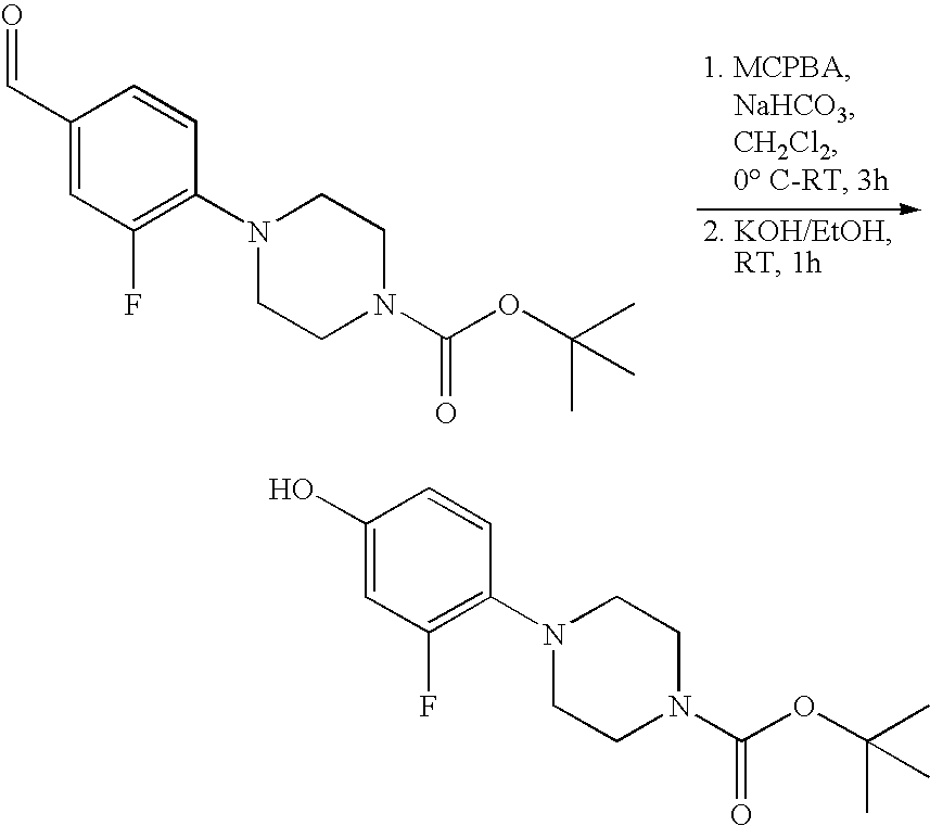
C1(C=O)=CC(F)=C(N2CCN(C(OC(C)(C)C)=O)CC2)C=C1.C1(O)=CC(F)=C(N2CCN(C(OC(C)(C)C)=O)CC2)C=C1
